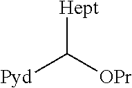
[Hept]C([OPr])[Pyd]
